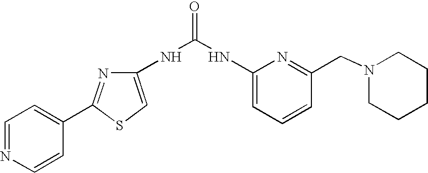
C1(NC(=O)NC2=CC=CC(CN3CCCCC3)=N2)=CSC(C2=CC=NC=C2)=N1
